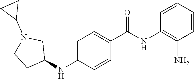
C1=CC=CC(N)=C1NC(C1=CC=C(NC2CN(C3CC3)CC2)C=C1)=O
